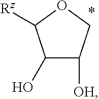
C1(O)C([OH])COC1[Rz]
